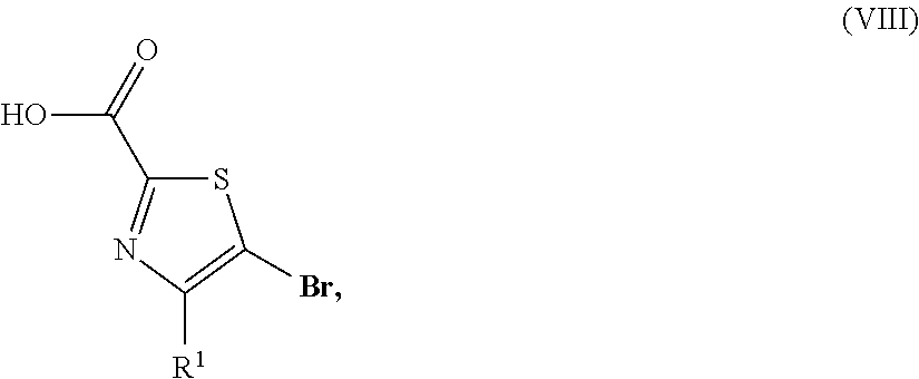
OC(C1=NC([R1])=C(Br)S1)=O
